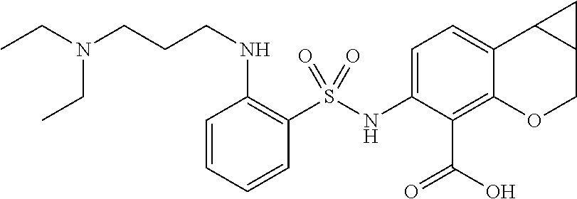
C1(NS(C2=C(NCCCN(CC)CC)C=CC=C2)(=O)=O)=CC=C2C(=C1C(O)=O)OCC1C2C1
